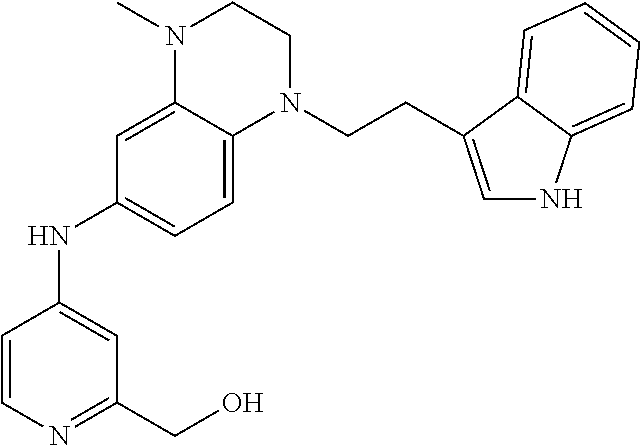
C1N(C)C2=CC(NC3=CC(CO)=NC=C3)=CC=C2N(CCC2=CNC3=CC=CC=C32)C1
